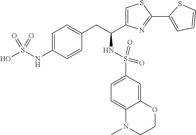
S(NC(CC1=CC=C(NS(O)(=O)=O)C=C1)C1=CSC(C2=CC=CS2)=N1)(C1=CC=C2C(=C1)OCCN2C)(=O)=O
